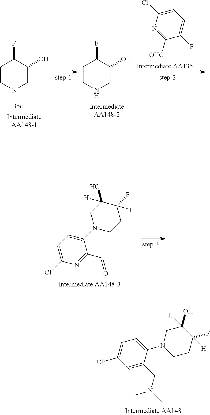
C1=C(Cl)N=C([OHC])C(F)=C1.FC1C(O)CNCC1.FC1C(O)CN([Boc])CC1.C1(N2CCC(F)([H])C(O)([H])C2)=CC=C(Cl)N=C1C=O.C1(N2CCC(F)([H])C(O)([H])C2)=CC=C(Cl)N=C1CN(C)C
